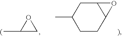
C1(C)CO1.C1CC2C(CC1C)O2
